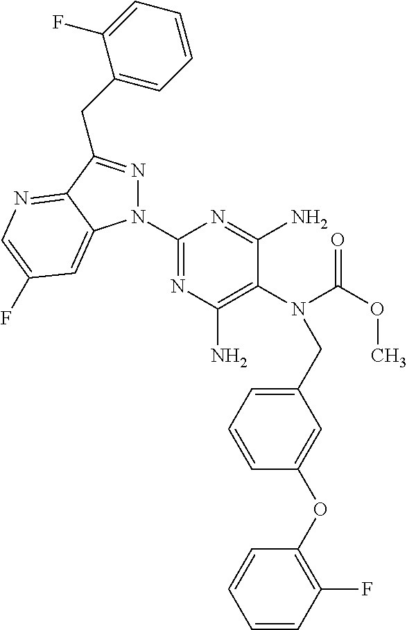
C1(N2N=C(CC3=CC=CC=C3F)C3=NC=C(F)C=C23)=NC(N)=C(N(C(OC)=O)CC2=CC=CC(OC3=C(F)C=CC=C3)=C2)C(N)=N1
